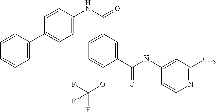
C1=C(C2=CC=C(NC(=O)C3=CC=C(OC(F)(F)F)C(C(NC4=CC(C)=NC=C4)=O)=C3)C=C2)C=CC=C1
